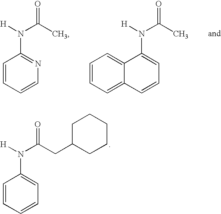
C1=CC=CN=C1N([H])C(C)=O.C12=CC=CC=C1C=CC=C2N([H])C(C)=O.C1=CC=CC=C1N([H])C(CC1CCCCC1)=O
